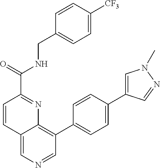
C(=O)(C1=NC2=C(C3=CC=C(C4=CN(C)N=C4)C=C3)C=NC=C2C=C1)NCC1=CC=C([CF3])C=C1
